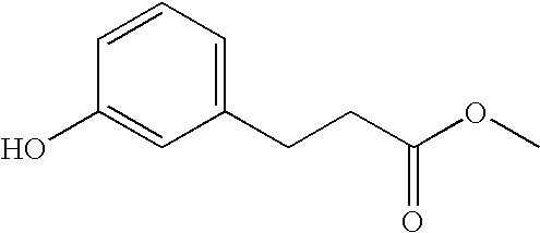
C1(CCC(OC)=O)=CC=CC(O)=C1
